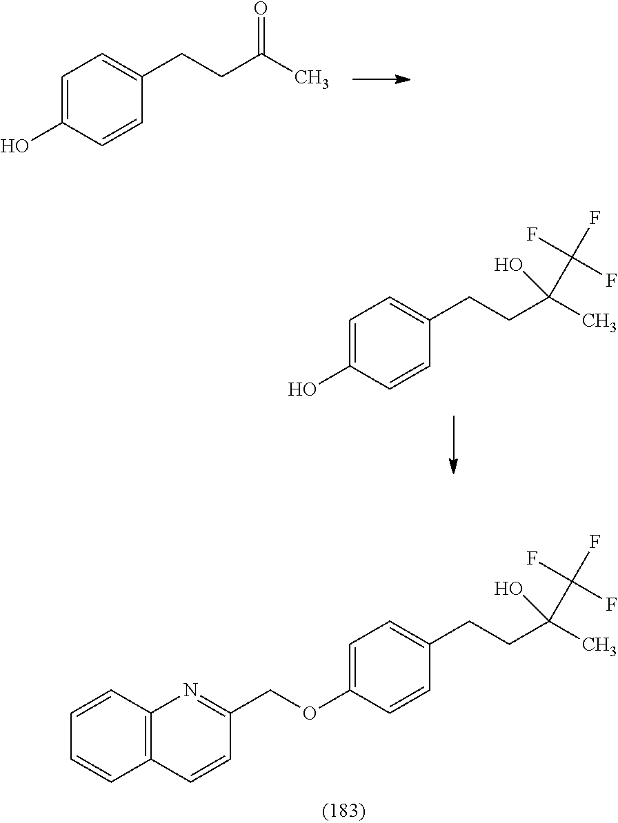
C1=C(O)C=CC(CCC(=O)C)=C1.C1=C(O)C=CC(CCC(O)(C)C(F)(F)F)=C1.C1=C(OCC2=NC3=C(C=C2)C=CC=C3)C=CC(CCC(O)(C)C(F)(F)F)=C1
